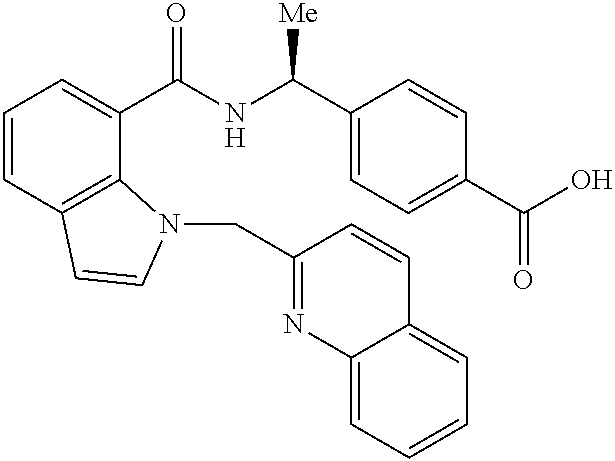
C1=CC2=C(C(C(NC(C3=CC=C(C(O)=O)C=C3)[Me])=O)=C1)N(CC1=NC3=CC=CC=C3C=C1)C=C2
